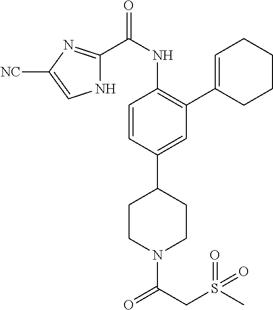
N1C(C(NC2=C(C3=CCCCC3)C=C(C3CCN(C(CS(C)(=O)=O)=O)CC3)C=C2)=O)=NC([NC])=C1
